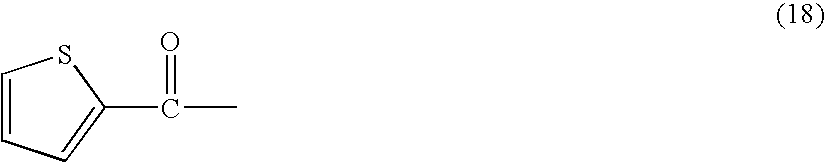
C1=CC=C(C(C)=O)S1
